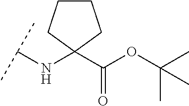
C(NC1(C(OC(C)(C)C)=O)CCCC1)(C)C
